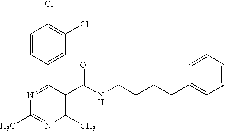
C1=CC(C2=NC(C)=NC(C)=C2C(NCCCCC2=CC=CC=C2)=O)=CC(Cl)=C1Cl
